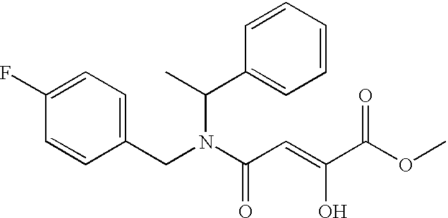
C1=CC(CN(C(C=C(C(OC)=O)O)=O)C(C)C2=CC=CC=C2)=CC=C1F
